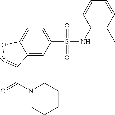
C12=CC=C(S(NC3=C(C)C=CC=C3)(=O)=O)C=C1C(C(=O)N1CCCCC1)=NO2
